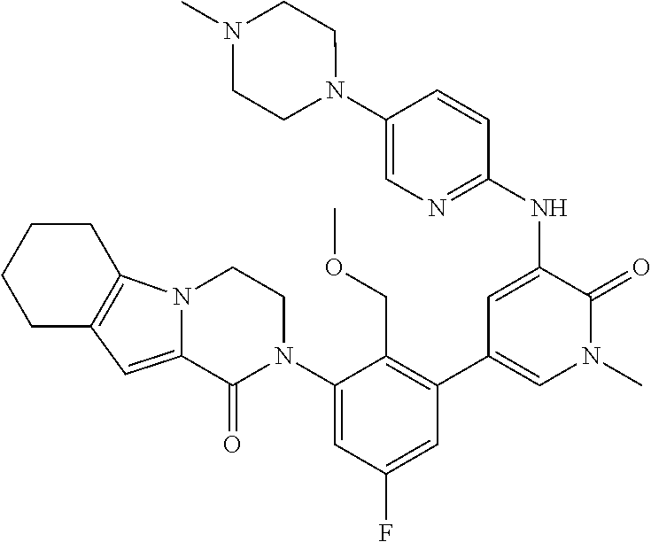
C1(NC2=CC(C3=C(COC)C(N4CCN5C(=CC6=C5CCCC6)C4=O)=CC(F)=C3)=CN(C)C2=O)=NC=C(N2CCN(C)CC2)C=C1
